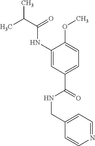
C1(NC(=O)C(C)C)=CC(C(=O)NCC2=CC=NC=C2)=CC=C1OC
